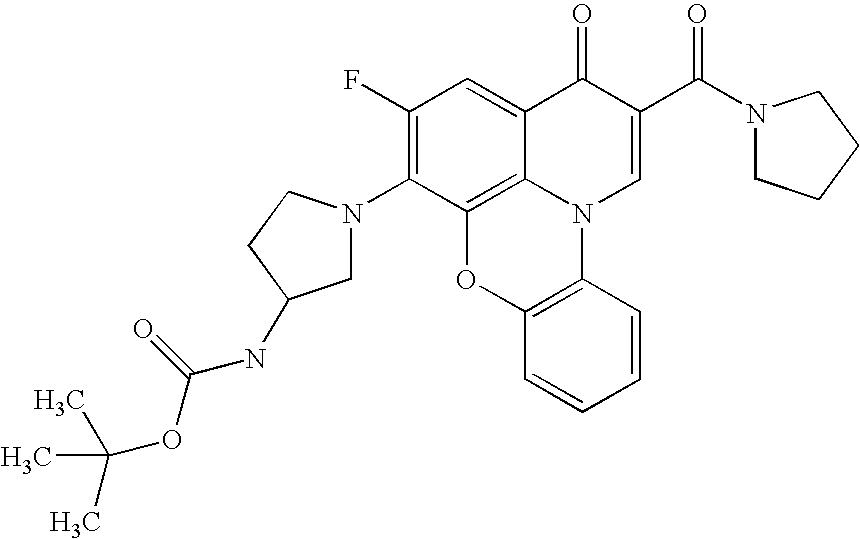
C1(F)=C(N2CC(NC(OC(C)(C)C)=O)CC2)C2=C3C(=C1)C(=O)C(C(N1CCCC1)=O)=CN3C1=C(O2)C=CC=C1
